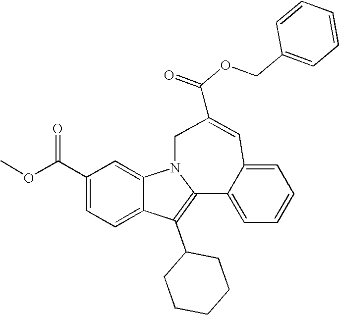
C1(C(OC)=O)=CC=C2C(=C1)N1C(=C2C2CCCCC2)C2=CC=CC=C2C=C(C(OCC2=CC=CC=C2)=O)C1
